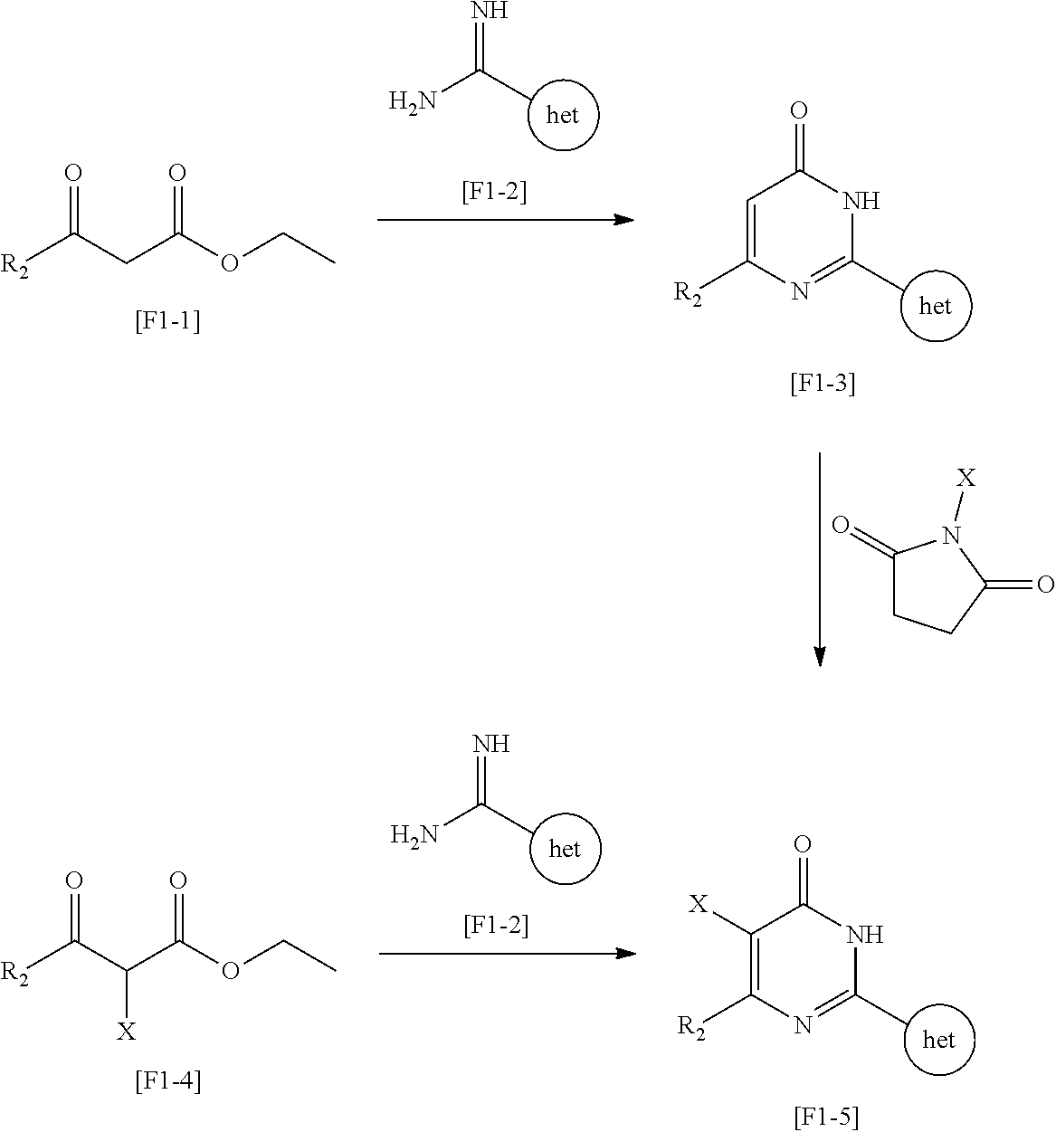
[R2]C(C(C(OCC)=O)[X])=O.NC(=N)C.C1([X])=C([R2])N=C(C)NC1=O.C1(=O)CCC(=O)N1[X].NC(=N)C.[R2]C(CC(OCC)=O)=O.C1=C([R2])N=C(C)NC1=O
